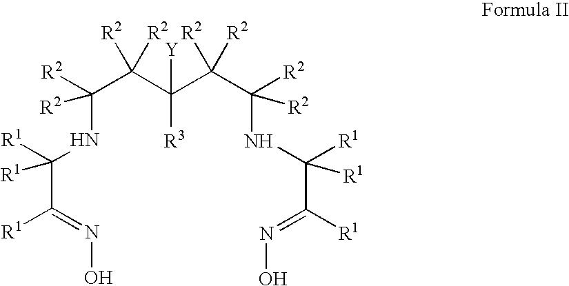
C([R1])(NC(C(C(C(C(NC([R1])(C(=NO)[R1])[R1])([R2])[R2])([R2])[R2])([R3])[Y])([R2])[R2])([R2])[R2])(C(=NO)[R1])[R1]
